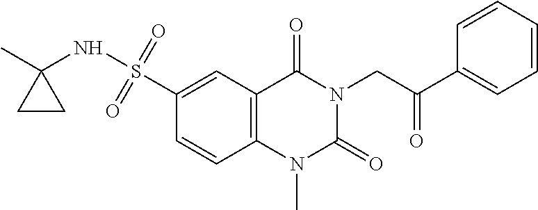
O=C(CN1C(=O)N(C)C2=C(C1=O)C=C(S(NC1(C)CC1)(=O)=O)C=C2)C1=CC=CC=C1
